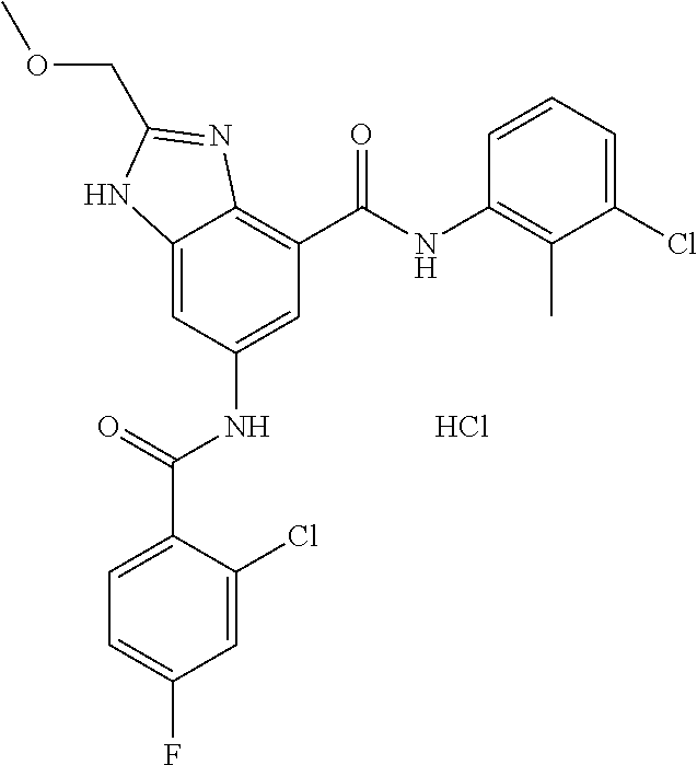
C12=CC(NC(C3=CC=C(F)C=C3Cl)=O)=CC(C(=O)NC3=C(C)C(Cl)=CC=C3)=C1N=C(COC)N2.Cl
